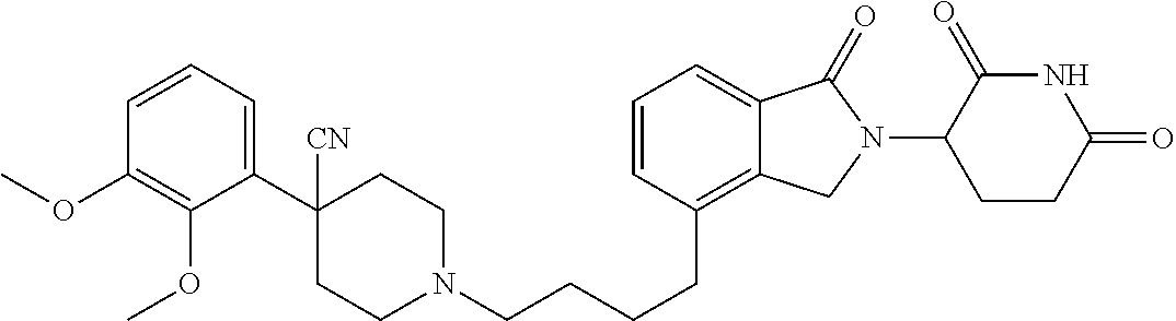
C(CCC1=C2C(=CC=C1)C(=O)N(C1C(=O)NC(=O)CC1)C2)CN1CCC([CN])(C2=CC=CC(OC)=C2OC)CC1
